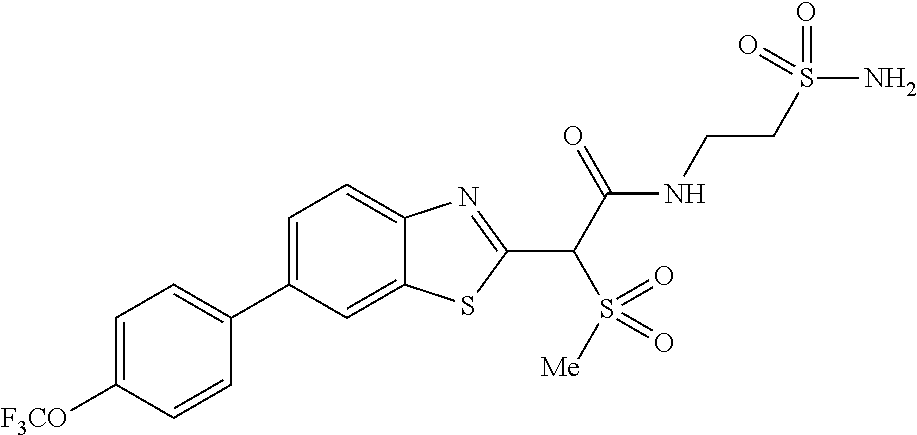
C1(C2=CC=C([F3CO])C=C2)=CC=C2C(=C1)SC(C(C(NCCS(N)(=O)=O)=O)S(=O)([Me])=O)=N2
